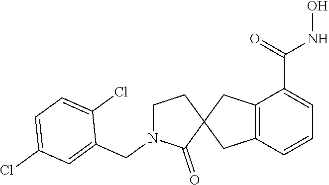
C12=C(C=CC=C1C(=O)NO)CC1(C2)CCN(CC2=CC(Cl)=CC=C2Cl)C1=O
